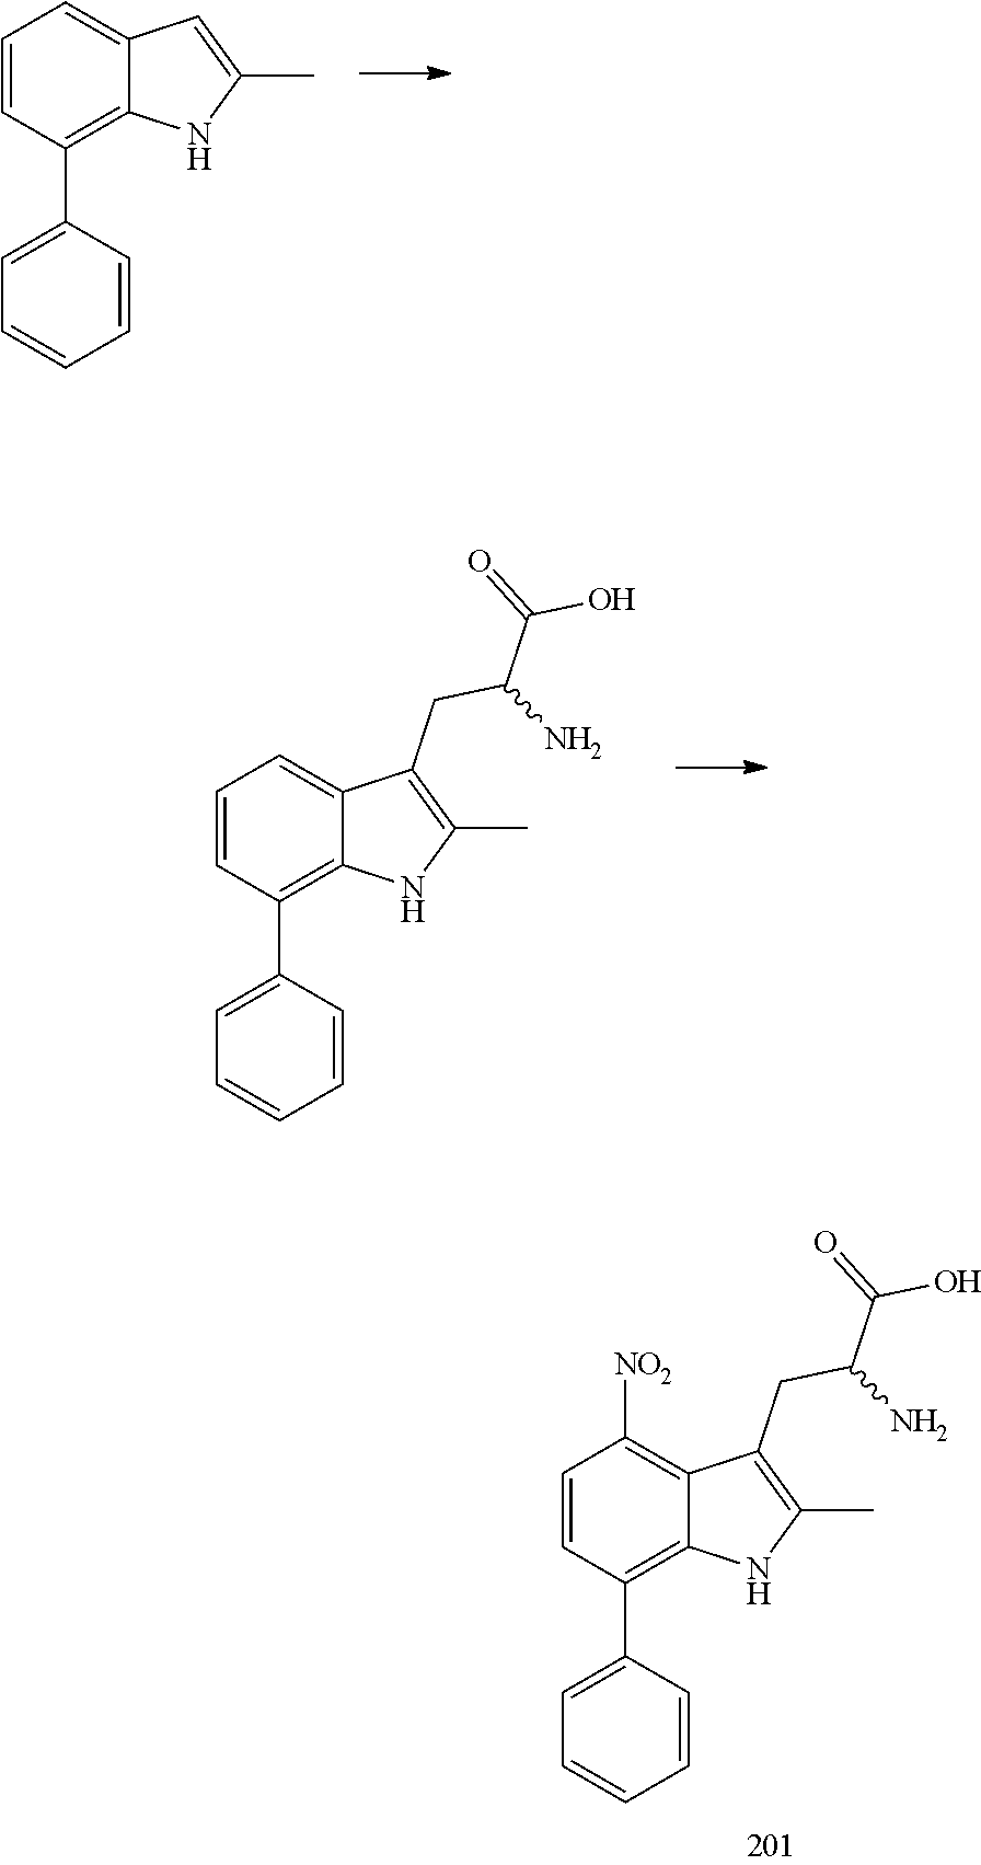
C1=CC(C2=CC=CC=C2)=C2C(=C1)C=C(C)N2.C1=CC(C2=CC=CC=C2)=C2C(=C1)C(CC(N)C(=O)O)=C(C)N2.C1=CC(C2=CC=CC=C2)=C2C(=C1[NO2])C(CC(N)C(=O)O)=C(C)N2
